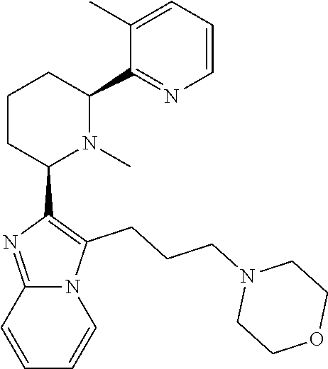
C1CC(C2=C(CCCN3CCOCC3)N3C(=N2)C=CC=C3)N(C)C(C2=NC=CC=C2C)C1
